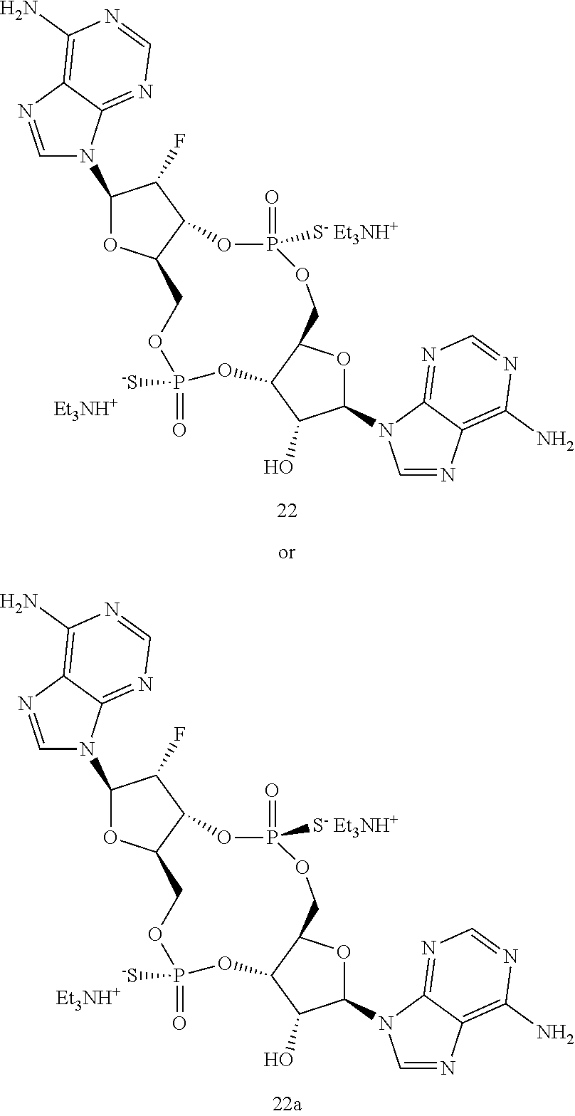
C1(N2C=NC3=C(N)N=CN=C32)OC2C(C1O)OP(=O)([-S])OCC1OC(N3C=NC4=C(N)N=CN=C34)C(F)C1OP(=O)([S- Et3NH+])OC2.[Et3NH+].C1(N2C=NC3=C(N)N=CN=C32)OC2C(C1O)OP(=O)([-S])OCC1OC(N3C=NC4=C(N)N=CN=C34)C(F)C1OP(=O)([S- Et3NH+])OC2.[Et3NH+]
